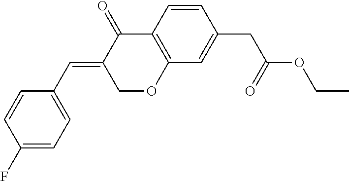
C1(F)=CC=C(C=C2COC3=C(C2=O)C=CC(CC(=O)OCC)=C3)C=C1
